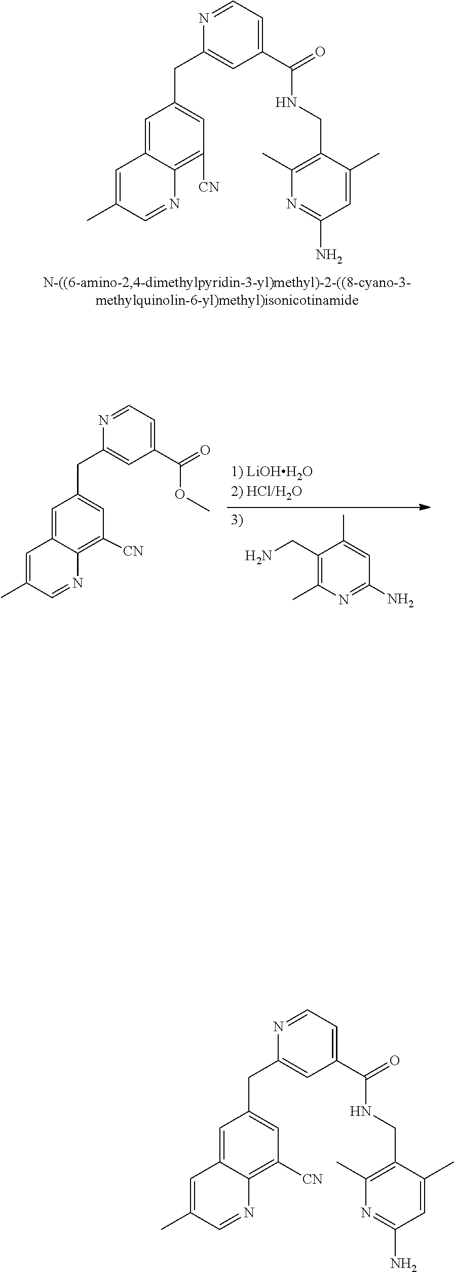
N1=CC=C(C(NCC2=C(C)N=C(N)C=C2C)=O)C=C1CC1=CC([CN])=C2C(=C1)C=C(C)C=N2.C1(CN)=C(C)N=C(N)C=C1C.N1=CC=C(C(=O)OC)C=C1CC1=CC([CN])=C2C(=C1)C=C(C)C=N2.N1=CC=C(C(NCC2=C(C)N=C(N)C=C2C)=O)C=C1CC1=CC([CN])=C2C(=C1)C=C(C)C=N2
